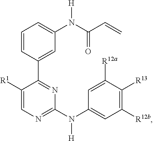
C1([R1])=CN=C(N(C2=CC([R12b])=C([R13])C([R12a])=C2)[H])N=C1C1=CC(N(C(C=C)=O)[H])=CC=C1
